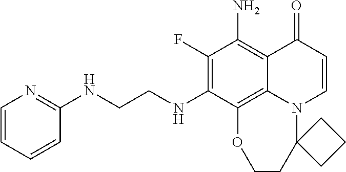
C(NC1=C(F)C(N)=C2C3=C1OCCC1(N3C=CC2=O)CCC1)CNC1=NC=CC=C1
